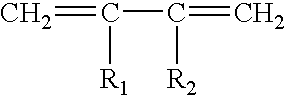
C=C([R1])C(=C)[R2]
